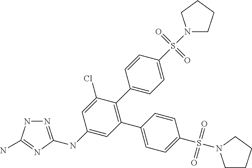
N1=C(NC2=CC(C3=CC=C(S(=O)(=O)N4CCCC4)C=C3)=C(C3=CC=C(S(N4CCCC4)(=O)=O)C=C3)C(Cl)=C2)N=C(N)N1
